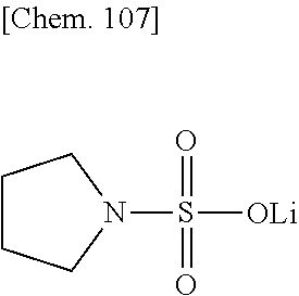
S(=O)(=O)([OLi])N1CCCC1
